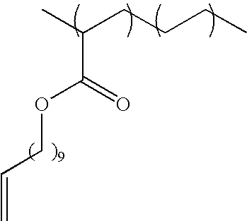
CC(CCCC)C(=O)OCC=C
